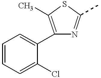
C1=CC=C(Cl)C(C2=C(C)SC(C)=N2)=C1
